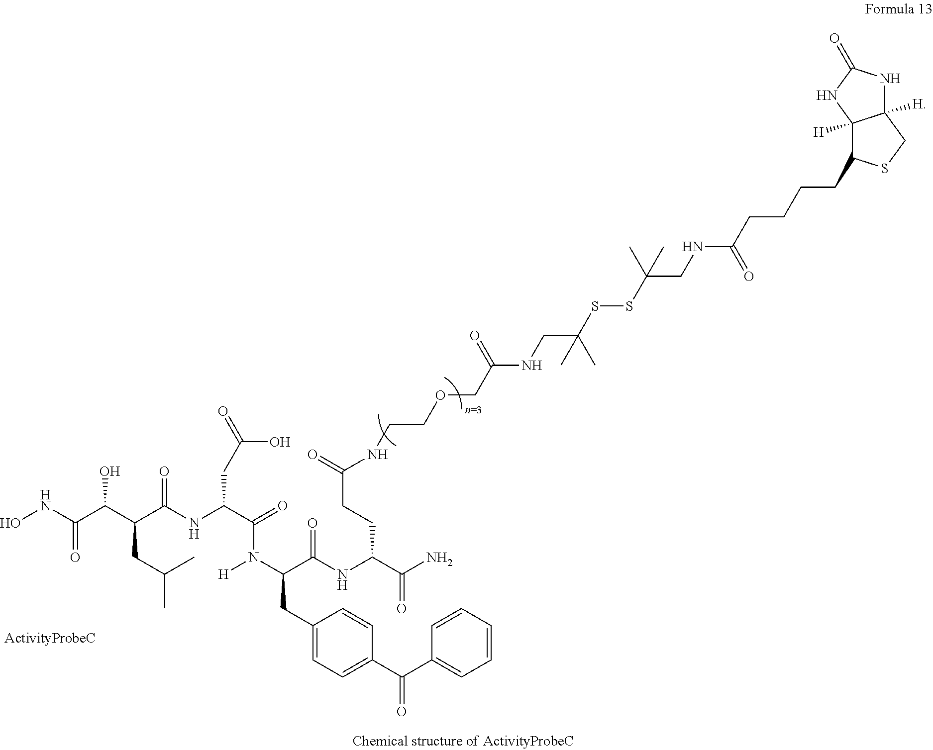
ONC(C(C(C(NC(C(=O)N(C(C(NC(C(=O)N)CCC(=O)NCCOCC(NCC(SSC(CNC(CCCCC1C2([H])C([H])(CS1)NC(=O)N2)=O)(C)C)(C)C)=O)=O)CC1=CC=C(C(C2=CC=CC=C2)=O)C=C1)[H])CC(O)=O)=O)CC(C)C)O)=O
